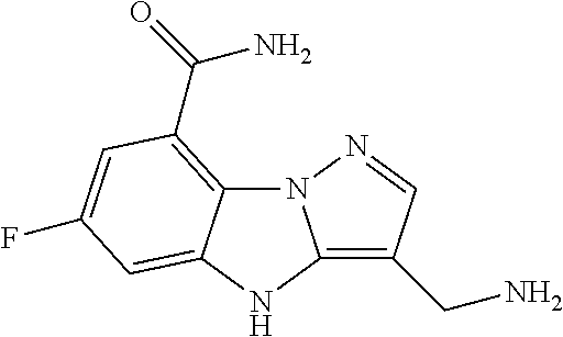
N12C3=C(C(N)=O)C=C(F)C=C3NC1=C(CN)C=N2
